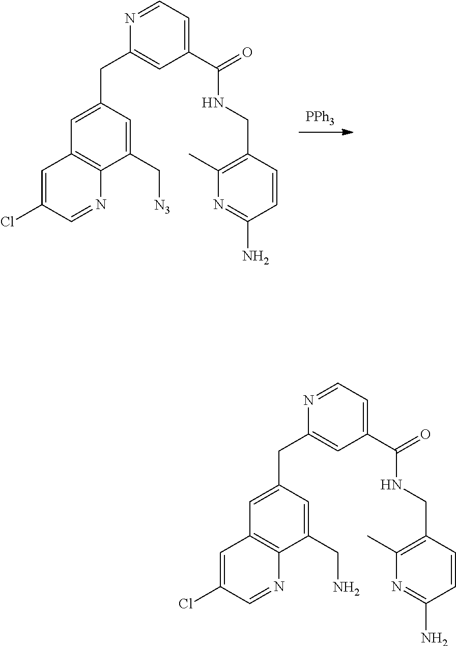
[PPh3].C(C1=CC(C(=O)NCC2=C(C)N=C(N)C=C2)=CC=N1)C1=CC2=C(N=CC(Cl)=C2)C(C[N3])=C1.C(C1=CC(C(=O)NCC2=C(C)N=C(N)C=C2)=CC=N1)C1=CC2=C(N=CC(Cl)=C2)C(CN)=C1
